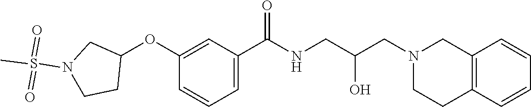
C1(OC2CN(S(C)(=O)=O)CC2)=CC(C(NCC(CN2CCC3=C(C2)C=CC=C3)O)=O)=CC=C1
